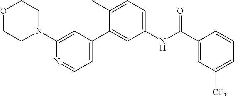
O1CCN(C2=CC(C3=CC(NC(C4=CC([CF3])=CC=C4)=O)=CC=C3C)=CC=N2)CC1
